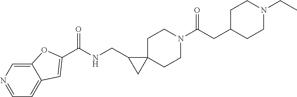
N1=CC=C2C(=C1)OC(C(NCC1CC13CCN(C(CC1CCN(CC)CC1)=O)CC3)=O)=C2
